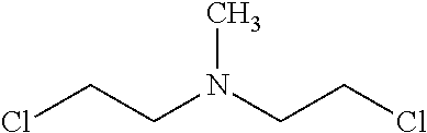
C(N(CCCl)C)CCl
